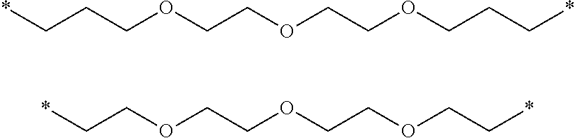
*CCCOCCOCCOCCC*.*CCOCCOCCOCC*
